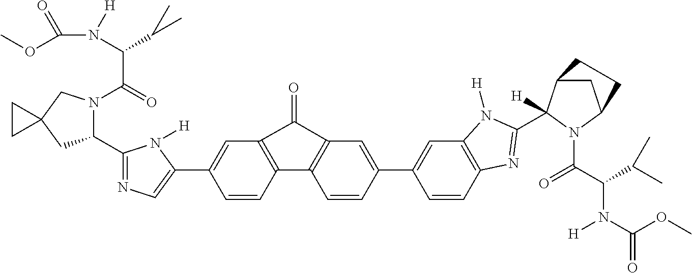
C1=CC2=C(C=C1C1=CN=C(C3N(C(=O)C(N(C(=O)OC)[H])C(C)C)CC4(C3)CC4)N1[H])C(=O)C1=C2C=CC(C2=CC3=C(C=C2)N=C(C2([H])C4CC(N2C(C(C(C)C)N(C(=O)OC)[H])=O)CC4)N3[H])=C1
